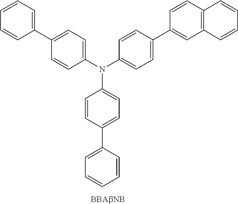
C1=C(C2=CC=CC=C2)C=CC(N(C2=CC=C(C3=CC4=C(C=C3)C=CC=C4)C=C2)C2=CC=C(C3=CC=CC=C3)C=C2)=C1
